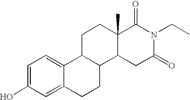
OC1=CC=C2C(=C1)CCC1C2CCC2(C)C1CC(=O)N(CC)C2=O
